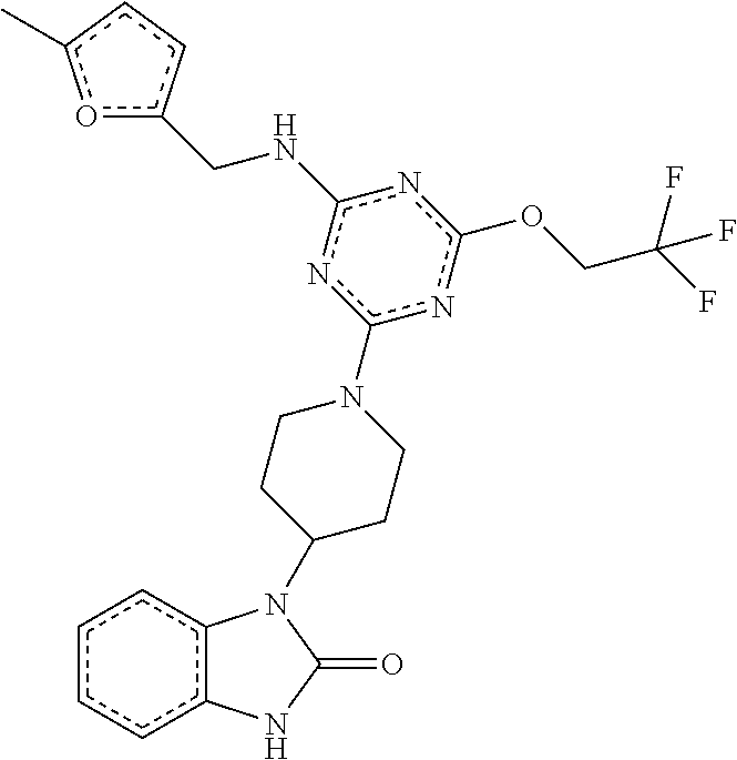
c1ccc2c(c1)N(C1CCN(c3nc(OCC(F)(F)F)nc(NCc4oc(C)cc4)n3)CC1)C(=O)N2
